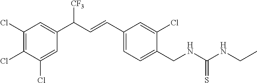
C1(Cl)=C(Cl)C(Cl)=CC(C(C=CC2=CC=C(CNC(=S)NCC)C(Cl)=C2)[CF3])=C1
